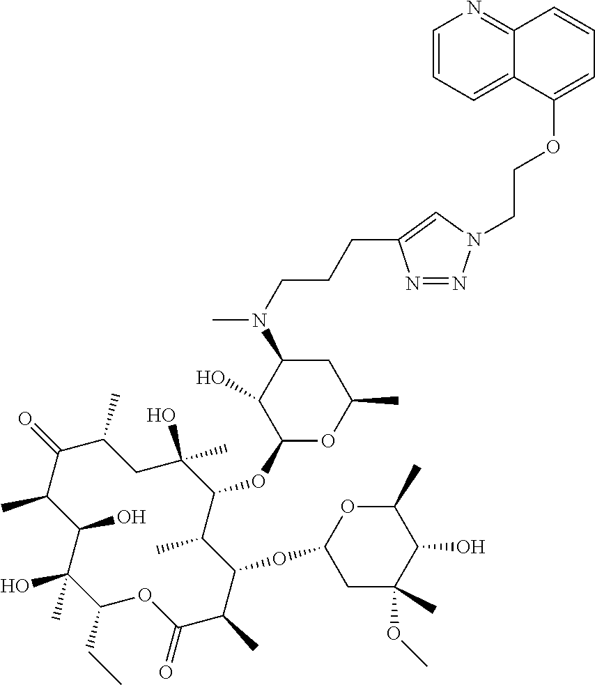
C1(CC)C(C)(O)C(O)C(C)C(=O)C(C)CC(O)(C)C(OC2OC(C)CC(N(C)CCCC3=CN(CCOC4=CC=CC5=NC=CC=C54)N=N3)C2O)C(C)C(OC2CC(C)(OC)C(O)C(C)O2)C(C)C(=O)O1
